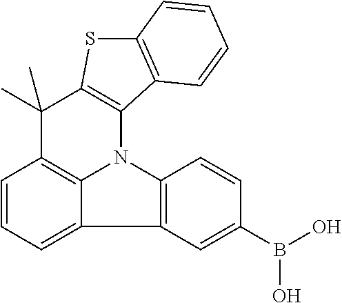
C1=CC=C2C3=C1C(C)(C)C1=C(N3C3=C2C=C(B(O)O)C=C3)C2=C(S1)C=CC=C2
